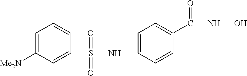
C1=C([Me2N])C=C(S(=O)(=O)NC2=CC=C(C(NO)=O)C=C2)C=C1
